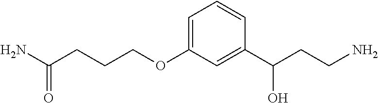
C1=C(OCCCC(N)=O)C=C(C(CCN)O)C=C1
